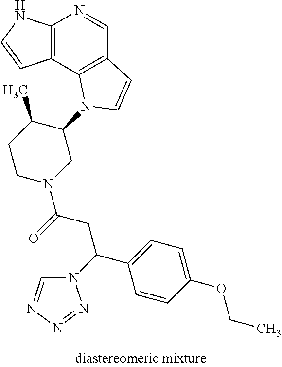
C12=C(C3=C(C=N1)C=CN3C1C(C)CCN(C(=O)CC(C3=CC=C(OCC)C=C3)N3C=NN=N3)C1)C=CN2
